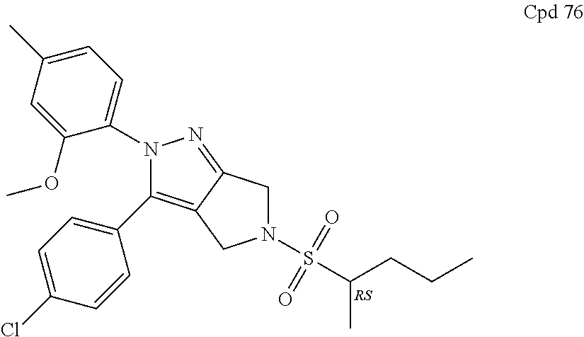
N1(S(C(CCC)C)(=O)=O)CC2=NN(C3=CC=C(C)C=C3OC)C(C3=CC=C(Cl)C=C3)=C2C1
